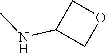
N(C)C1COC1
